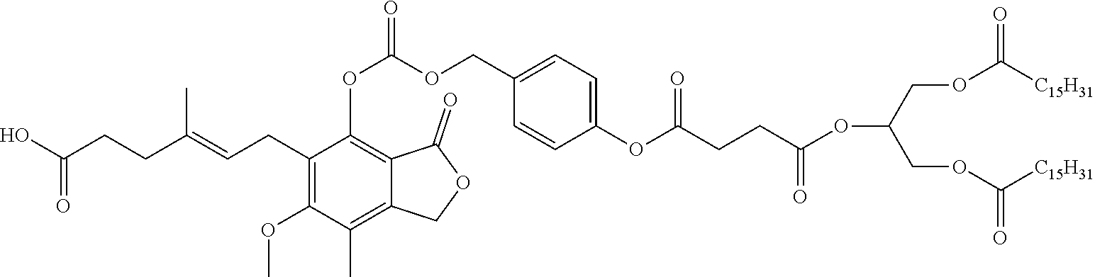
C1(CC=C(CCC(O)=O)C)=C(OC)C(C)=C2C(=C1OC(OCC1=CC=C(OC(CCC(OC(COC([C15H31])=O)COC([C15H31])=O)=O)=O)C=C1)=O)C(=O)OC2
